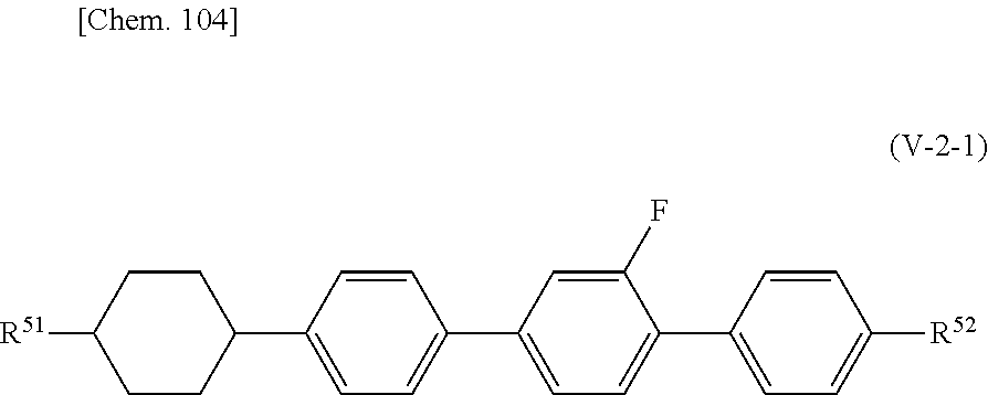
[R51]C1CCC(C2=CC=C(C3=CC=C(C4=CC=C([R52])C=C4)C(F)=C3)C=C2)CC1
